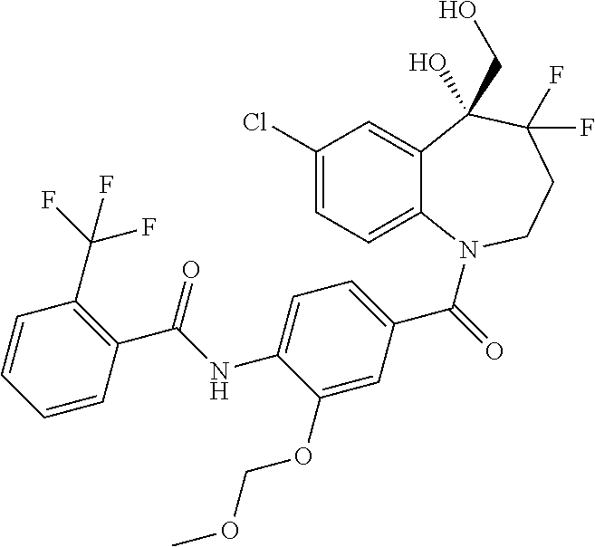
C12=CC(Cl)=CC=C1N(C(=O)C1=CC=C(NC(C3=C(C(F)(F)F)C=CC=C3)=O)C(OCOC)=C1)CCC(F)(F)C2(CO)O
